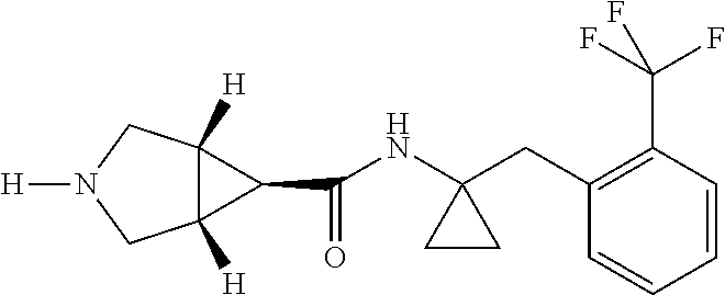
C12([H])C([H])(CN([H])C1)C2C(NC1(CC2=C(C(F)(F)F)C=CC=C2)CC1)=O
